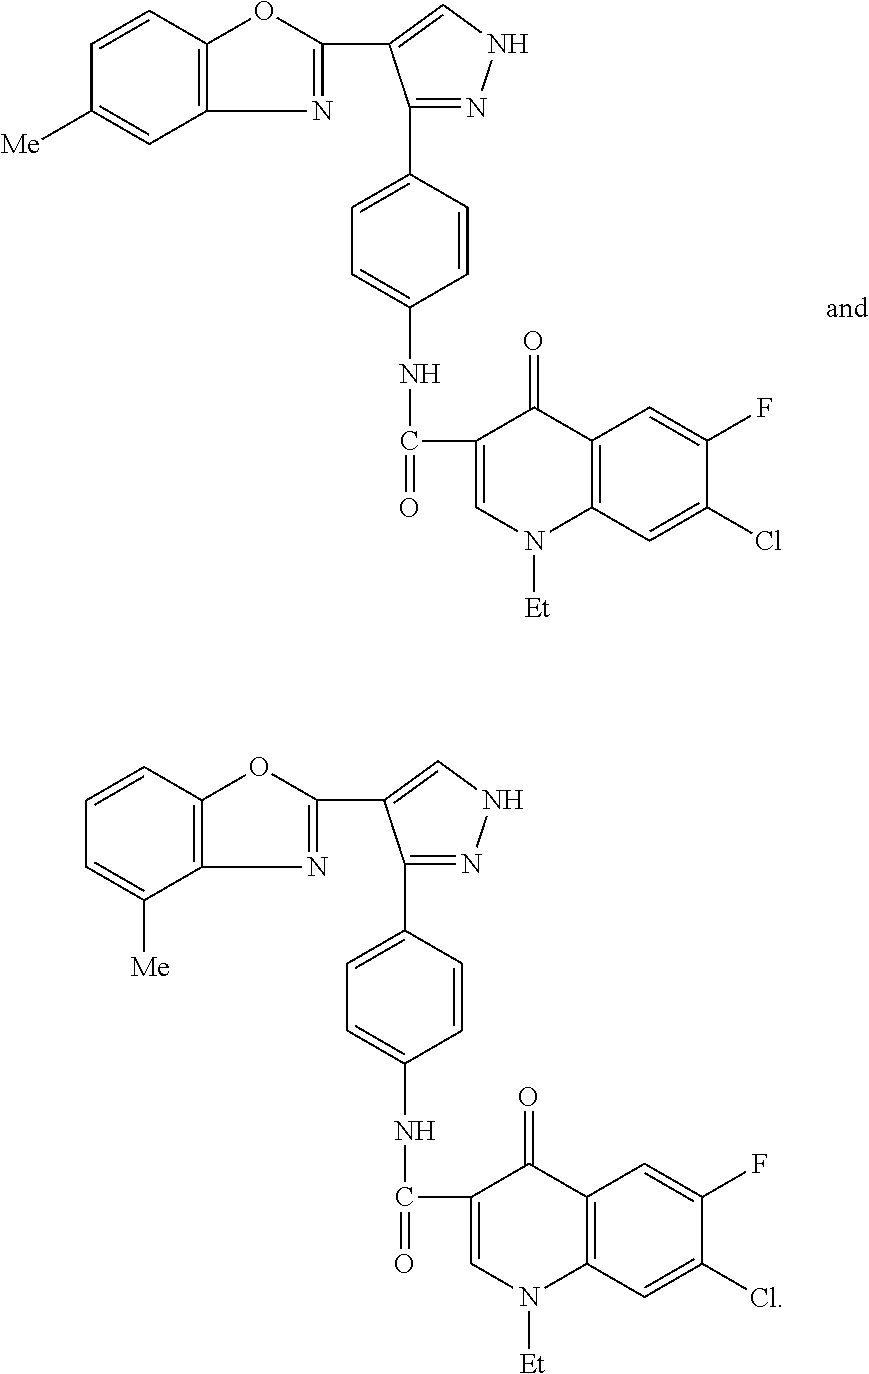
C1([Me])=CC2=C(C=C1)OC(C1=CNN=C1C1=CC=C(NC(=O)C3=CN([Et])C4=C(C3=O)C=C(F)C(Cl)=C4)C=C1)=N2.C1=C([Me])C2=C(C=C1)OC(C1=CNN=C1C1=CC=C(NC(=O)C3=CN([Et])C4=C(C3=O)C=C(F)C(Cl)=C4)C=C1)=N2
